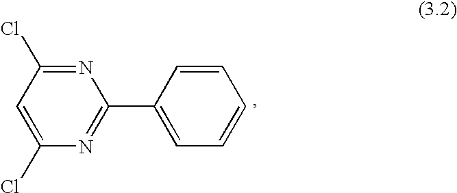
C1=C(Cl)N=C(C2=CC=CC=C2)N=C1Cl
